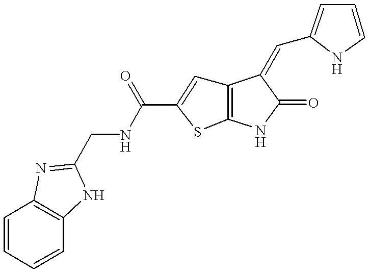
C12=C(NC(=O)C1=CC1=CC=CN1)SC(C(NCC1=NC3=C(C=CC=C3)N1)=O)=C2
